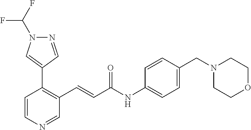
C1=CN=CC(C=CC(=O)NC2=CC=C(CN3CCOCC3)C=C2)=C1C1=CN(C(F)F)N=C1
